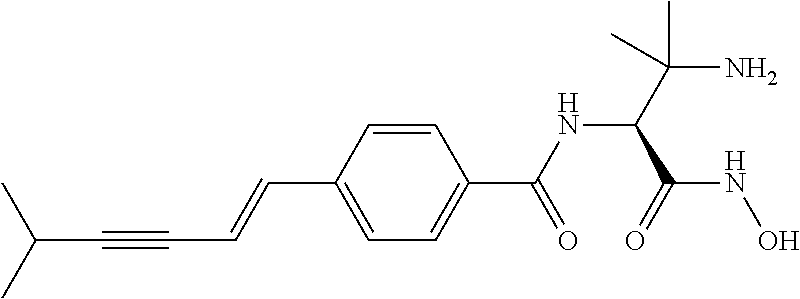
C(C1=CC=C(C([HN]C(C(N)(C)C)C([HN]O)=O)=O)C=C1)=CC#CC(C)C
